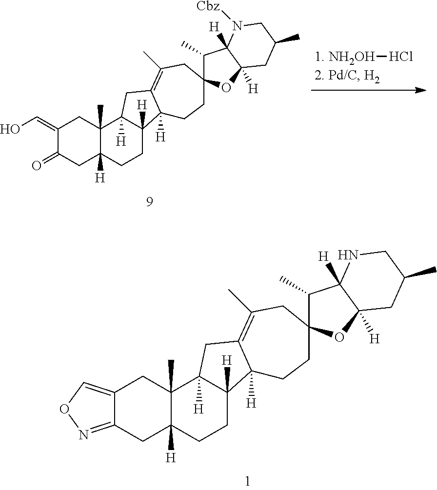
C1(=CO)C(=O)CC2([H])C(C)(C1)C1([H])C([H])(CC2)C2([H])C(=C(C)CC3(C(C)C4([H])C([H])(O3)CC(C)CN4[Cbz])CC2)C1.[1. NH2OH]Cl.C12=CON=C1CC1([H])C(C)(C2)C2([H])C([H])(CC1)C1([H])C(=C(C)CC3(C(C)C4([H])C([H])(O3)CC(C)CN4)CC1)C2
